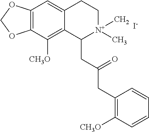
[I-].C12=C(C([CH3O])=C3C(=C1)CC[N+](C)(C)C3CC(CC1=C([CH3O])C=CC=C1)=O)OCO2
